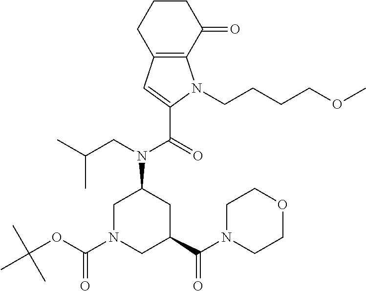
C1N(C(OC(C)(C)C)=O)CC(C(N2CCOCC2)=O)CC1N(CC(C)C)C(=O)C1=CC2=C(N1CCCCOC)C(=O)CCC2
